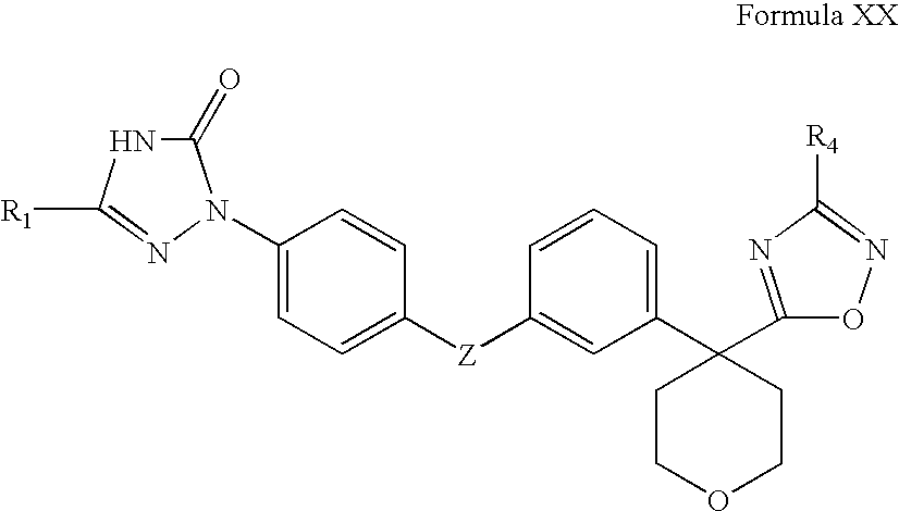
C1(=O)NC([R1])=NN1C1=CC=C([Z]C2=CC(C3(C4=NC([R4])=NO4)CCOCC3)=CC=C2)C=C1
